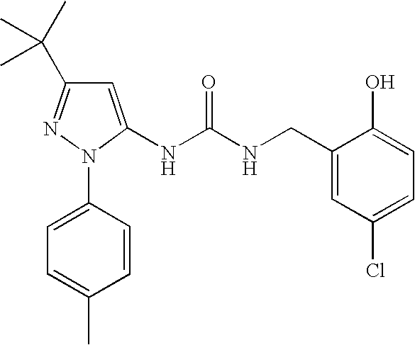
N1(C2=CC=C(C)C=C2)C(NC(NCC2=CC(Cl)=CC=C2O)=O)=CC(C(C)(C)C)=N1
